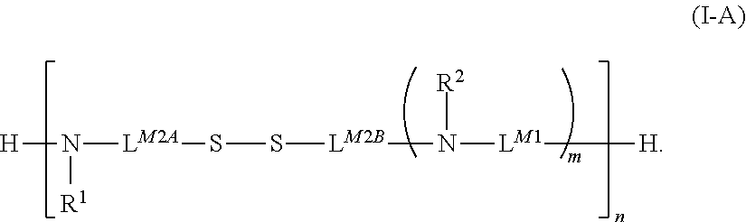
[H]N([R1])[LM2A]SS[LM2B]N([R2])[LM1][H]
